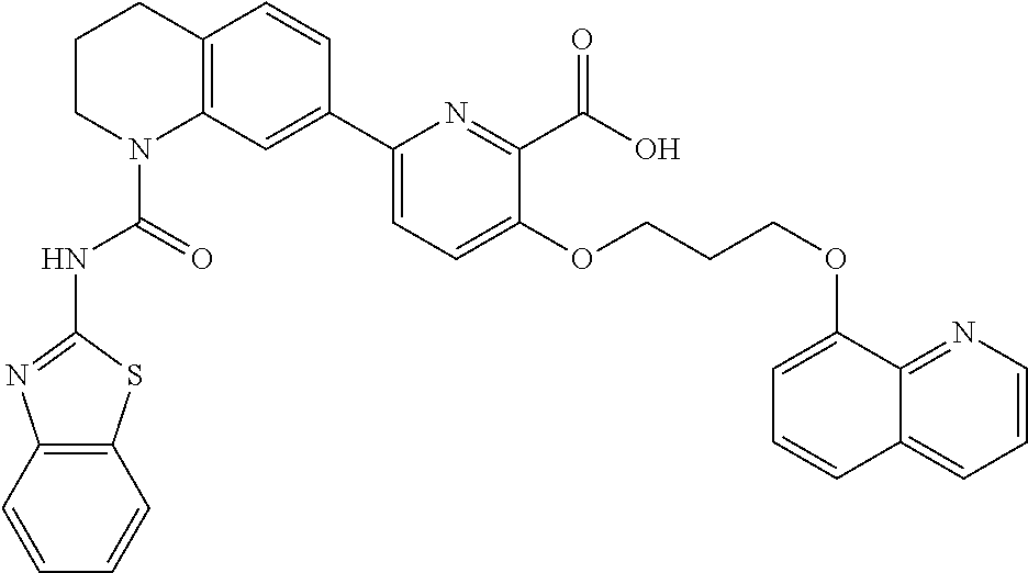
C1CN(C(=O)NC2=NC3=C(S2)C=CC=C3)C2=C(C1)C=CC(C1=CC=C(OCCCOC3=CC=CC4=CC=CN=C34)C(C(O)=O)=N1)=C2
